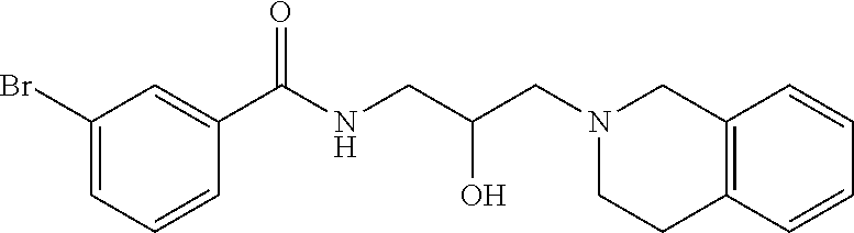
C1=C(Br)C=C(C(=O)NCC(CN2CC3=C(CC2)C=CC=C3)O)C=C1
